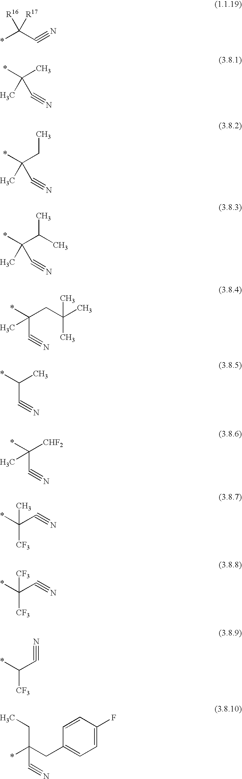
*C(C#N)([R16])[R17].*C(C)(C#N)C.*C(CC)(C#N)C.*C(C(C)C)(C#N)C.*C(CC(C)(C)C)(C#N)C.*C(C)C#N.*C([CHF2])(C#N)C.*C(C#N)(C)[CF3].*C(C#N)([CF3])[CF3].*C(C#N)[CF3].C(*)(CC1=CC=C(F)C=C1)(CC)C#N
